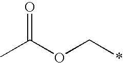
CC(OC*)=O
